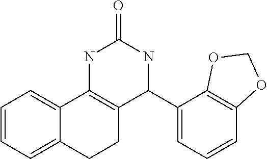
C1=CC=C2C(=C1)C1=C(CC2)C(C2=CC=CC3=C2OCO3)NC(=O)N1
